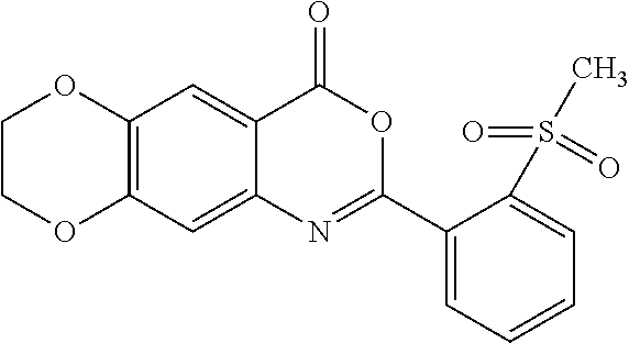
C12=C(C=C3C(=C1)C(=O)OC(C1=CC=CC=C1S(C)(=O)=O)=N3)OCCO2
